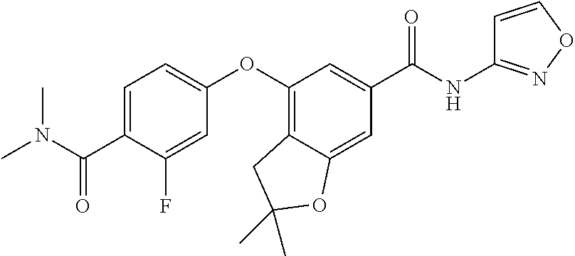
C1=C(C(N(C)C)=O)C(F)=CC(OC2=C3C(=CC(C(=O)NC4=NOC=C4)=C2)OC(C)(C)C3)=C1
